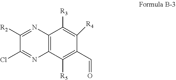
C1([R2])=NC2=C(N=C1Cl)C([R5])=C(C=O)C([R4])=C2[R3]
